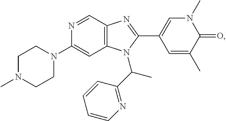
C1(N2CCN(C)CC2)=CC2=C(C=N1)N=C(C1=CN(C)C(=O)C(C)=C1)N2C(C1=NC=CC=C1)C
